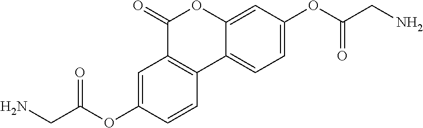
C1=C(OC(CN)=O)C=CC2=C1C(=O)OC1=CC(OC(CN)=O)=CC=C21
